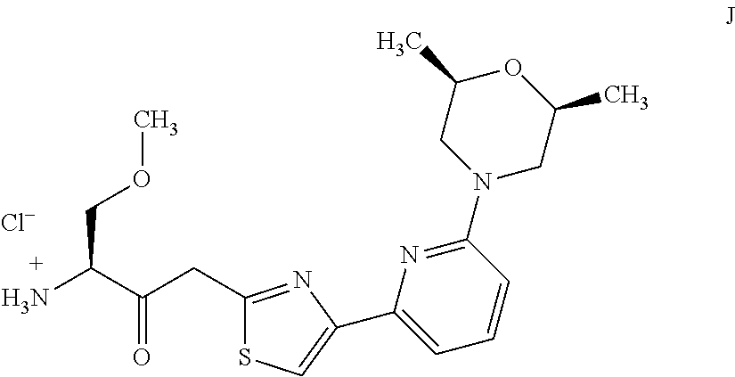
C1(CC(=O)C(N)COC)=NC(C2=CC=CC(N3CC(C)OC(C)C3)=N2)=CS1.[Cl-]
